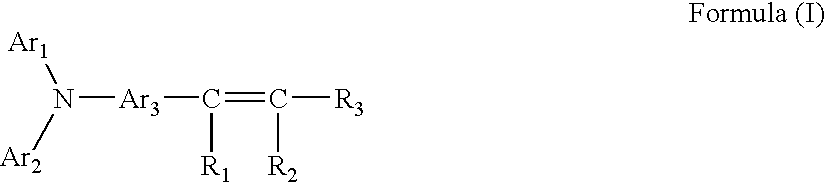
N([Ar3]C(=C([R3])[R2])[R1])([Ar1])[Ar2]
